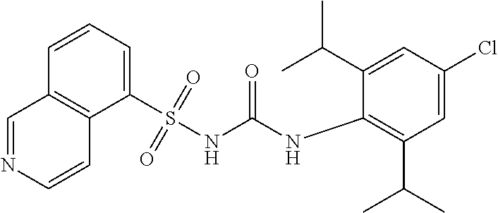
C1=C(Cl)C=C(C(C)C)C(NC(NS(C2=CC=CC3=C2C=CN=C3)(=O)=O)=O)=C1C(C)C
